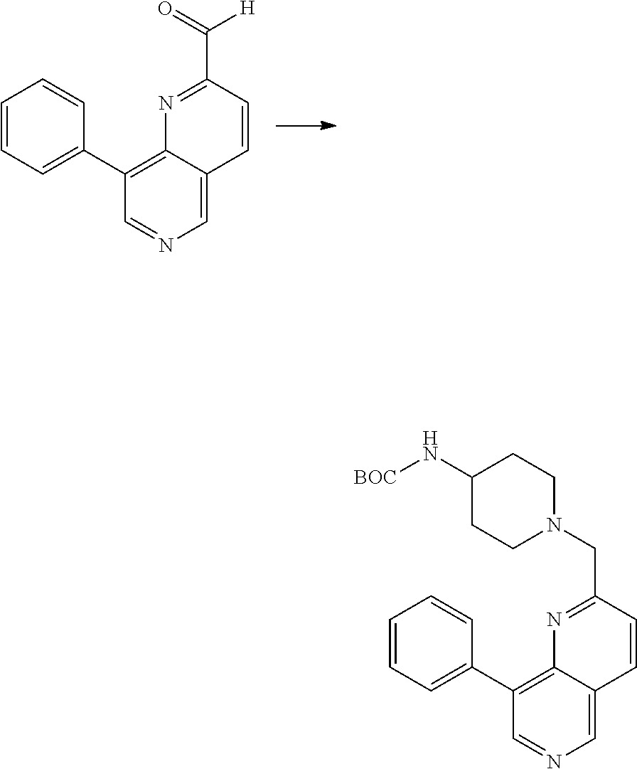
C1(C2=CC=CC=C2)=C2C(=CN=C1)C=CC(C([H])=O)=N2.C1(C2=CC=CC=C2)=C2C(=CN=C1)C=CC(CN1CCC(N[BOC])CC1)=N2
